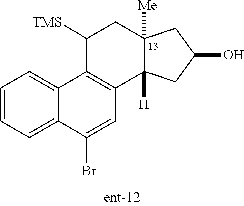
C1=CC=C2C(=C1)C1=C(C3([H])C([Me])(CC1[TMS])CC(O)C3)C=C2Br
